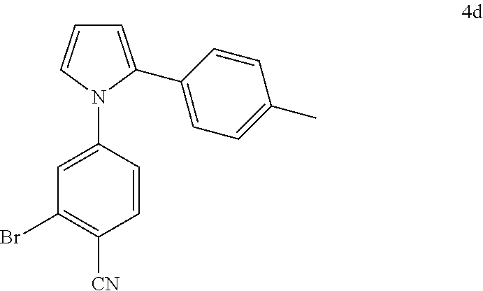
C1=CN(C2=CC(Br)=C([CN])C=C2)C(C2=CC=C(C)C=C2)=C1
